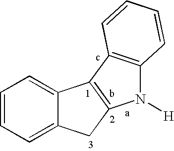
C12=C(C3=C(N1[H])CC1=CC=CC=C31)C=CC=C2
